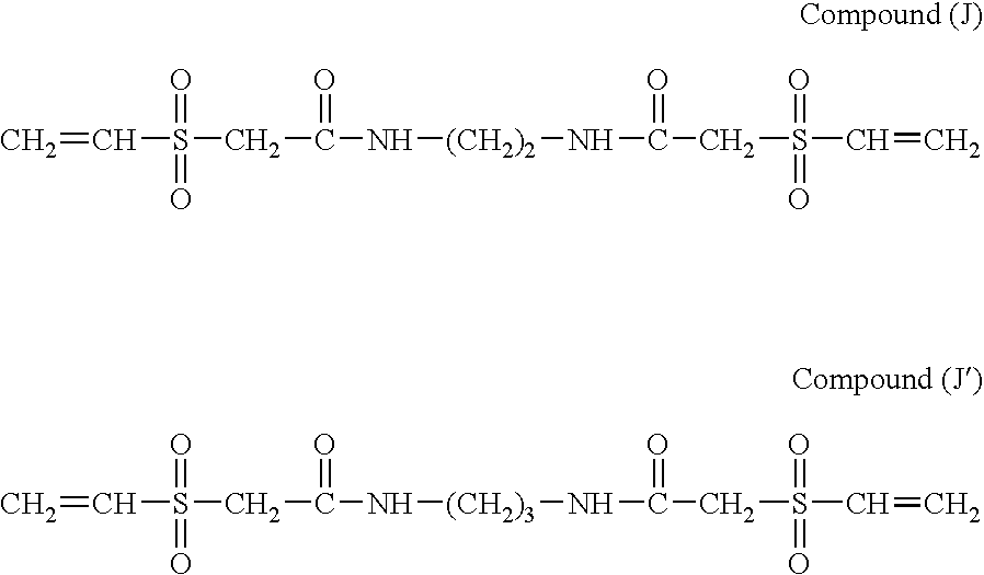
C=CS(=O)(=O)CC(=O)N[(CH2)2]NC(=O)CS(=O)(=O)C=C.C=CS(=O)(=O)CC(=O)N[(CH2)3]NC(=O)CS(=O)(=O)C=C
